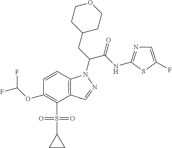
C1=CC2=C(C(S(C3CC3)(=O)=O)=C1OC(F)F)C=NN2C(CC1CCOCC1)C(NC1=NC=C(F)S1)=O
